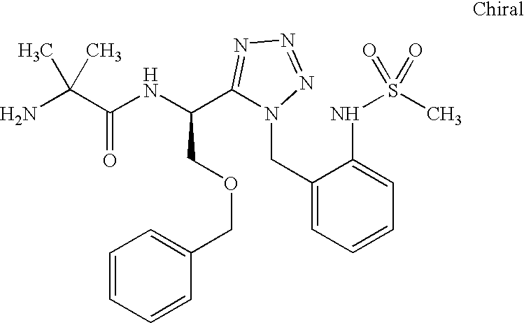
NC(C(NC(C1=NN=NN1CC1=CC=CC=C1NS(C)(=O)=O)COCC1=CC=CC=C1)=O)(C)C
